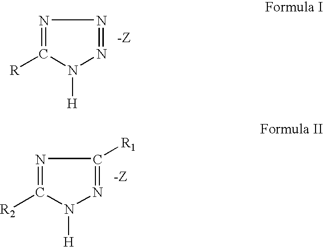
N1=C([R])N([H])N=N1.N1=C([R2])N([H])N=C1[R1]
